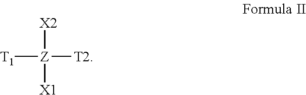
[Z]([T2])([X2])([T1])[X1]
